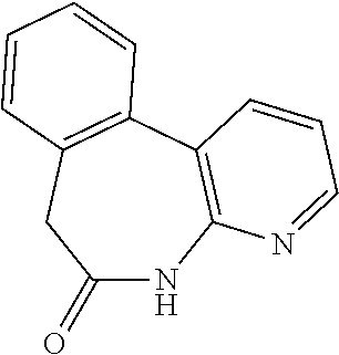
C1(=O)NC2=C(C3=C(C1)C=CC=C3)C=CC=N2
